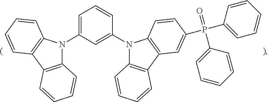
P(C1=CC=CC=C1)(=O)(C1=CC=CC=C1)C1=CC2=C(N(C3=CC(N4C5=C(C6=C4C=CC=C6)C=CC=C5)=CC=C3)C3=C2C=CC=C3)C=C1
